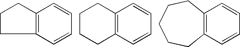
C12=C(CCC1)C=CC=C2.C1CCC2=C(C1)C=CC=C2.C12=C(CCCCC1)C=CC=C2
